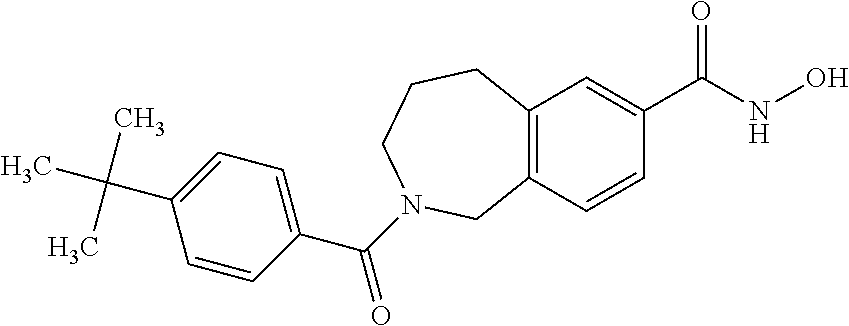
C12=C(C=C(C(=O)NO)C=C1)CCCN(C(=O)C1=CC=C(C(C)(C)C)C=C1)C2
